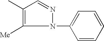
C1=CC=CC=C1N1N=CC(C)=C1[Me]
